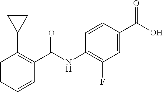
C1=CC=CC(C(NC2=C(F)C=C(C(O)=O)C=C2)=O)=C1C1CC1
